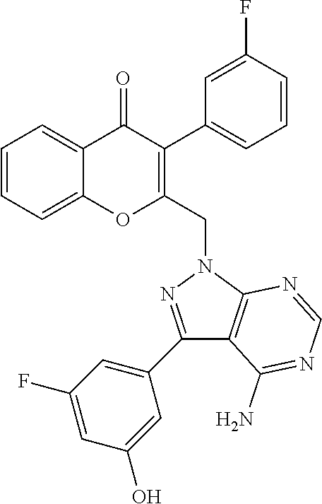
C1=CC=C2C(=C1)OC(CN1C3=C(C(N)=NC=N3)C(C3=CC(F)=CC(O)=C3)=N1)=C(C1=CC=CC(F)=C1)C2=O
